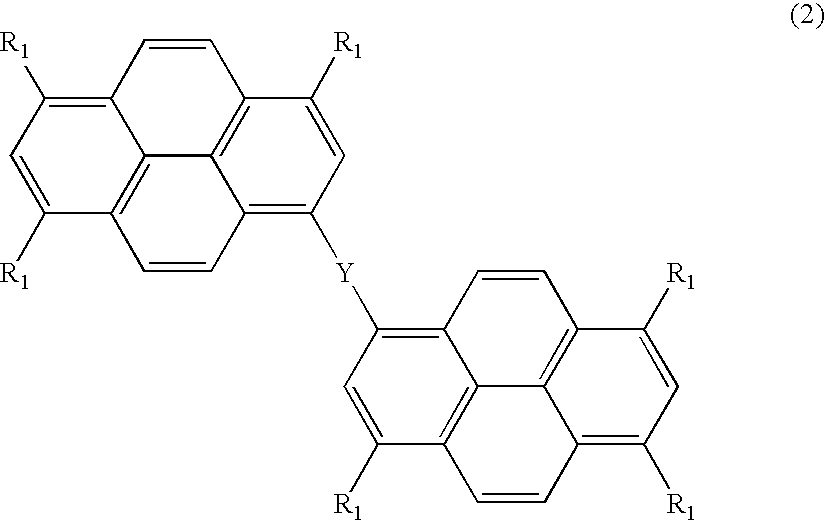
C12=C([R1])C=C([R1])C3=C1C1=C(C=C2)C([R1])=CC([Y]C2=C4C5=C(C([R1])=C2)C=CC2=C([R1])C=C([R1])C(=C52)C=C4)=C1C=C3
